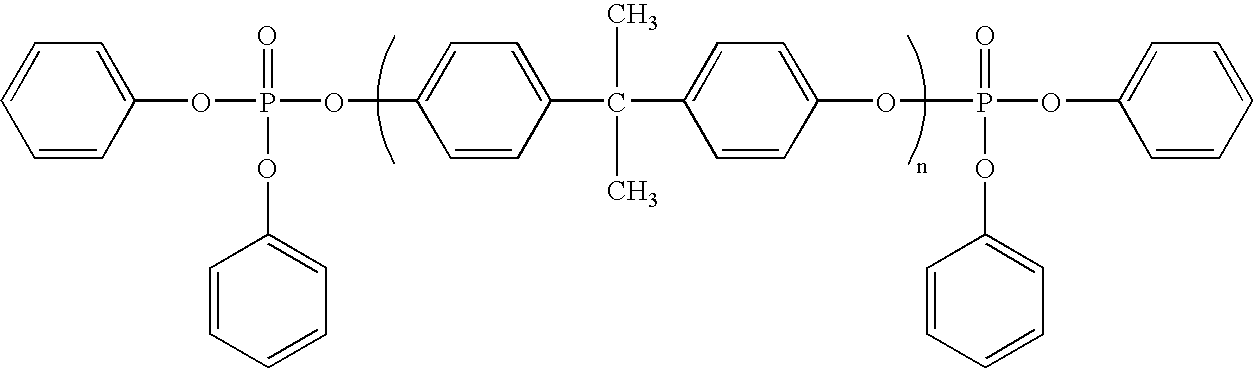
C1=CC(C(C)(C)C2=CC=C(OP(=O)(OC3=CC=CC=C3)OC3=CC=CC=C3)C=C2)=CC=C1OP(OC1=CC=CC=C1)(=O)OC1=CC=CC=C1
